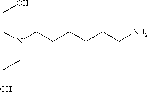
N(CCCCCCN)(CCO)CCO
